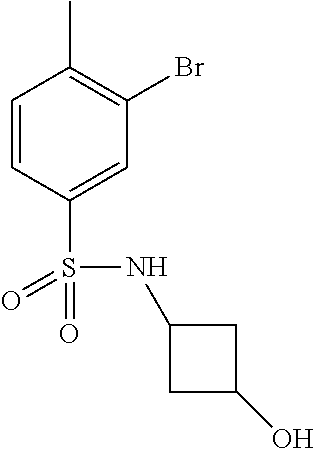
C1=CC(S(=O)(=O)NC2CC(O)C2)=CC(Br)=C1C
